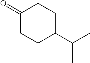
C1(=O)CCC(C(C)C)CC1
